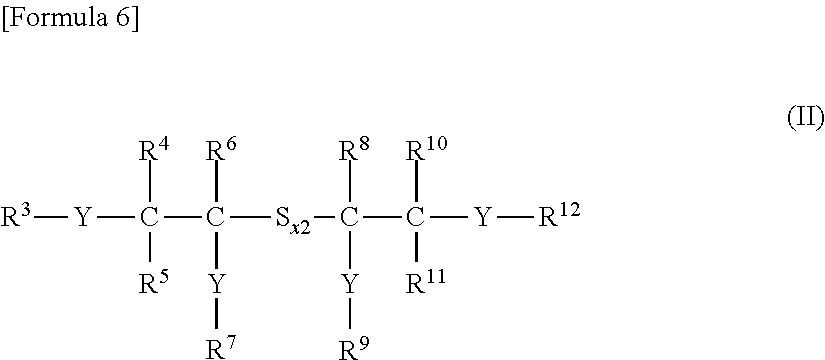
[R3][Y]C(C([Sx2]C(C([Y][R12])([R10])[R11])([R8])[Y][R9])([R6])[Y][R7])([R5])[R4]
